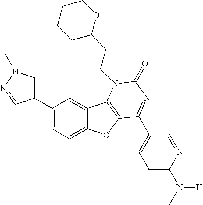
C1(C2=CC=C3C(=C2)C2=C(O3)C(C3=CC=C(N(C)[H])N=C3)=NC(=O)N2CCC2OCCCC2)=CN(C)N=C1
